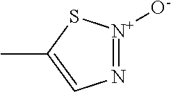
CC1=CN=[N+]([O-])S1
